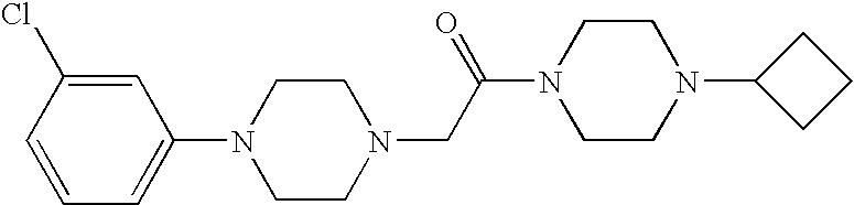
C1(N2CCN(CC(N3CCN(C4CCC4)CC3)=O)CC2)=CC=CC(Cl)=C1
